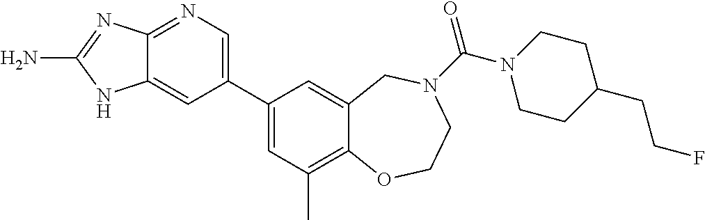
C12=NC=C(C3=CC(C)=C4C(=C3)CN(C(=O)N3CCC(CCF)CC3)CCO4)C=C1NC(N)=N2
